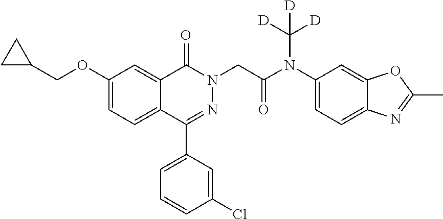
C1(OCC2CC2)=CC=C2C(=C1)C(=O)N(CC(N(C1=CC=C3C(=C1)OC(C)=N3)C([D])([D])[D])=O)N=C2C1=CC=CC(Cl)=C1
